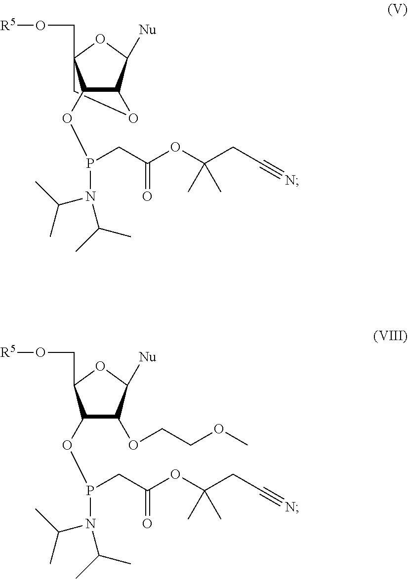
C1(OP(CC(=O)OC(CC#N)(C)C)N(C(C)C)C(C)C)C(OCCOC)C([Nu])OC1CO[R5].C12C([Nu])OC(CO[R5])(CO1)C2OP(CC(=O)OC(CC#N)(C)C)N(C(C)C)C(C)C
